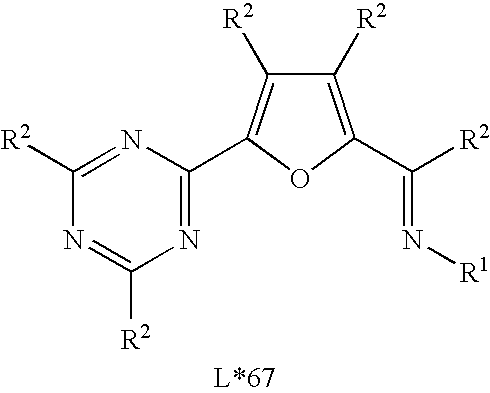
N1=C(C2=C([R2])C([R2])=C(C(=N[R1])[R2])O2)N=C([R2])N=C1[R2]
